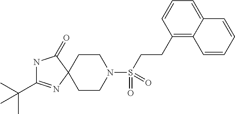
N1C(C(C)(C)C)=NC2(C1=O)CCN(S(CCC1=C3C(=CC=C1)C=CC=C3)(=O)=O)CC2
